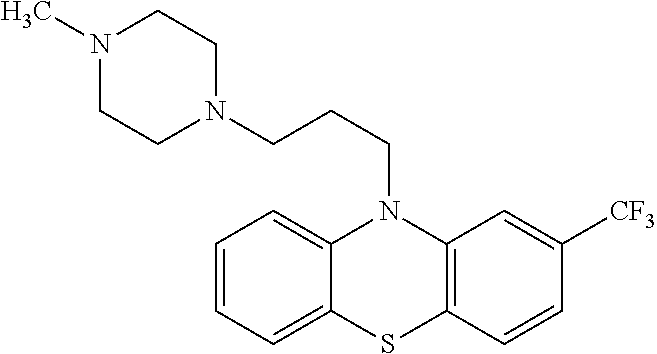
C12=CC=CC=C1SC1=C(N2CCCN2CCN(C)CC2)C=C([CF3])C=C1
